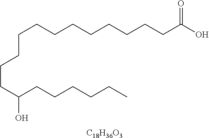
C(CCCCCCCCC(O)=O)CCCC(CCCCCC)O.[C18H36O3]
